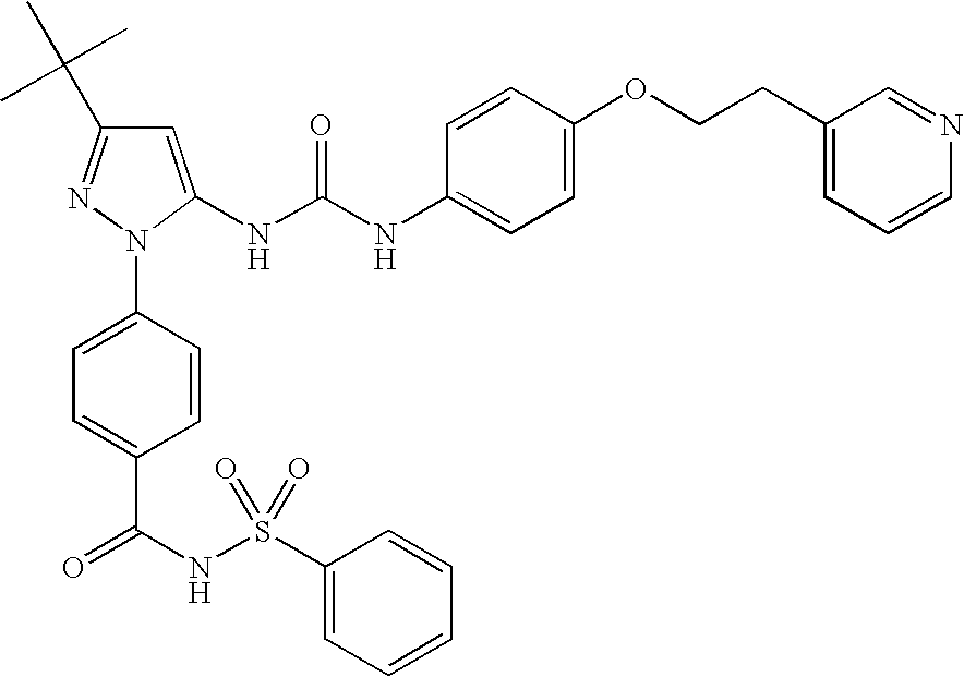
C1=C(NC(NC2=CC=C(OCCC3=CC=CN=C3)C=C2)=O)N(C2=CC=C(C(NS(C3=CC=CC=C3)(=O)=O)=O)C=C2)N=C1C(C)(C)C
